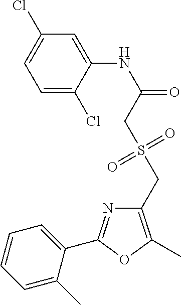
C1=C(Cl)C(NC(=O)CS(CC2=C(C)OC(C3=CC=CC=C3C)=N2)(=O)=O)=CC(Cl)=C1
